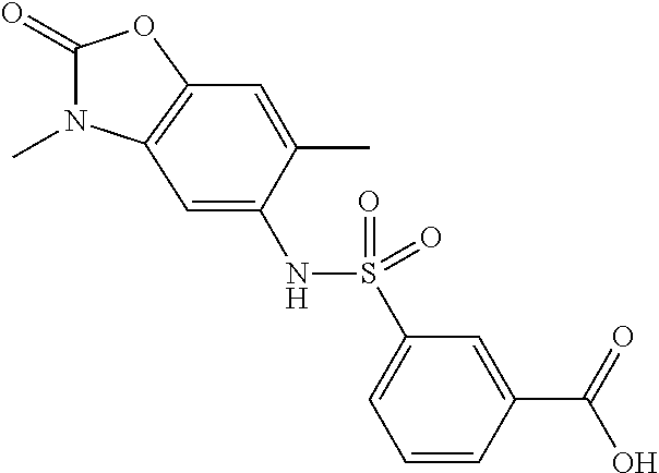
C1(=O)N(C)C2=C(O1)C=C(C)C(NS(C1=CC=CC(C(=O)O)=C1)(=O)=O)=C2
